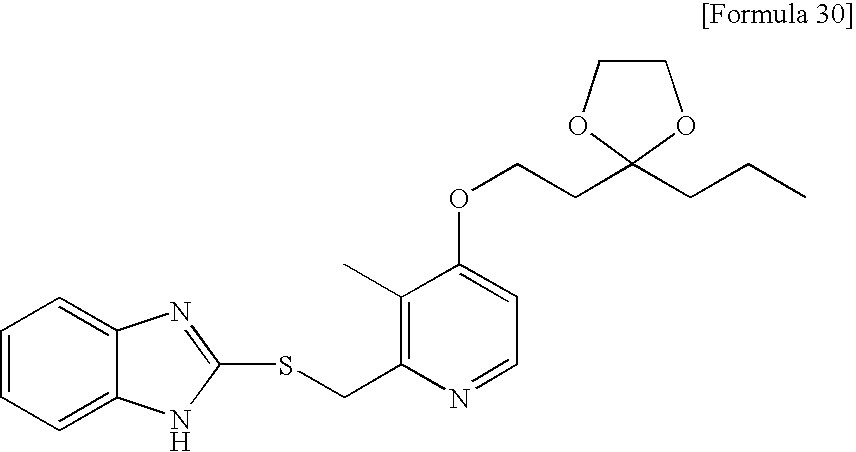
O(CCC1(CCC)OCCO1)C1=CC=NC(CSC2=NC3=CC=CC=C3N2)=C1C
